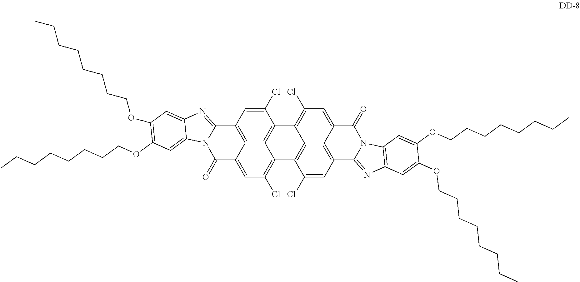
C1=C(Cl)C2=C3C4=C1C1=NC5=CC(OCCCCCCCC)=C(OCCCCCCCC)C=C5N1C(=O)C4=CC(Cl)=C3C1=C3C2=C(Cl)C=C2C3=C(C=C1Cl)C1=NC3=C(N1C2=O)C=C(OCCCCCCCC)C(OCCCCCCCC)=C3
